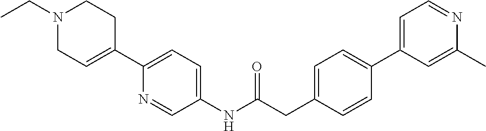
C1(NC(CC2=CC=C(C3=CC=NC(C)=C3)C=C2)=O)=CC=C(C2=CCN(CC)CC2)N=C1
